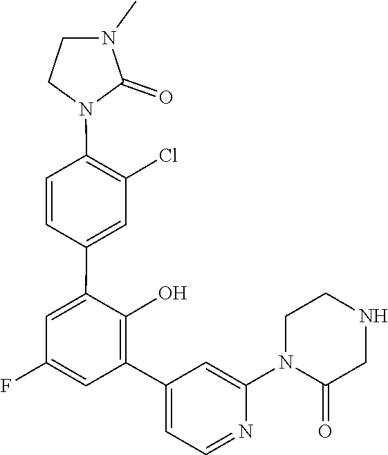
C1(C2=C(O)C(C3=CC(Cl)=C(N4CCN(C)C4=O)C=C3)=CC(F)=C2)=CC=NC(N2C(=O)CNCC2)=C1
